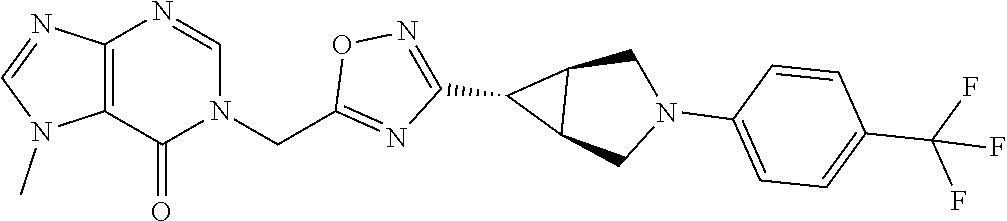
C12=C(C(=O)N(CC3=NC(C4C5C4CN(C4=CC=C(C(F)(F)F)C=C4)C5)=NO3)C=N1)N(C)C=N2
